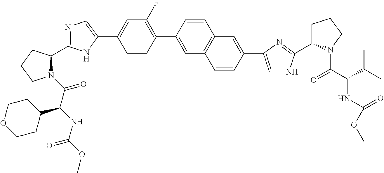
N1(C(C(NC(=O)OC)C2CCOCC2)=O)C(C2=NC=C(C3=CC(F)=C(C4=CC5=C(C=C4)C=C(C4=CNC(C6CCCN6C(C(NC(=O)OC)C(C)C)=O)=N4)C=C5)C=C3)N2)CCC1
